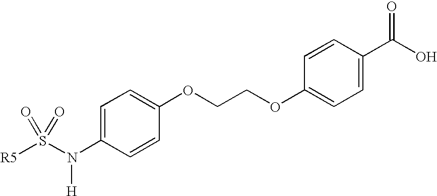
[R5]S(N(C1=CC=C(OCCOC2=CC=C(C(O)=O)C=C2)C=C1)[H])(=O)=O
